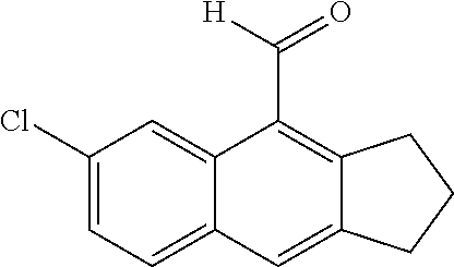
C1(Cl)=CC=C2C(=C1)C(C([H])=O)=C1C(=C2)CCC1
